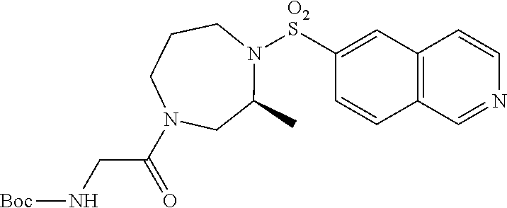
C12=C(C=C([O2S]N3CCCN(C(=O)CN[Boc])CC3C)C=C1)C=CN=C2
